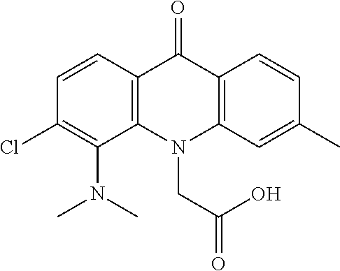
C12=C(N(CC(=O)O)C3=C(C1=O)C=CC(C)=C3)C(N(C)C)=C(Cl)C=C2
